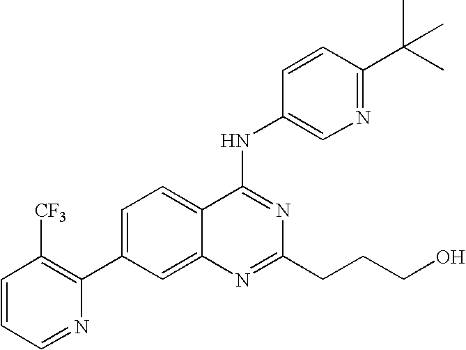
C1=CC=NC(C2=CC=C3C(=C2)N=C(CCCO)N=C3NC2=CN=C(C(C)(C)C)C=C2)=C1[CF3]
